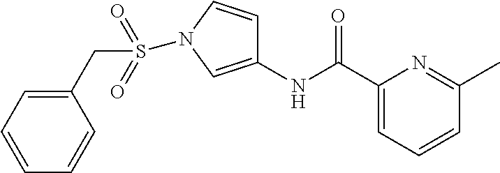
C1=CC=C(CS(=O)(=O)N2C=CC(NC(C3=CC=CC(C)=N3)=O)=C2)C=C1
